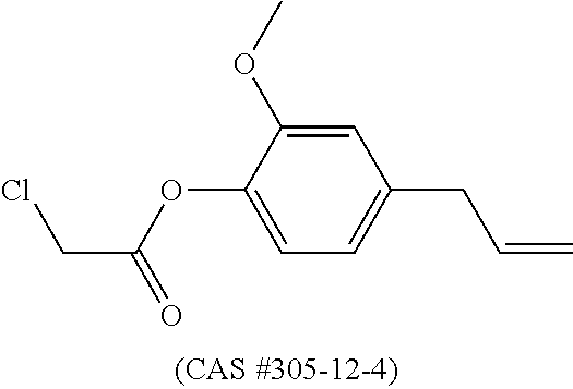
C1(OC)=CC(CC=C)=CC=C1OC(CCl)=O
